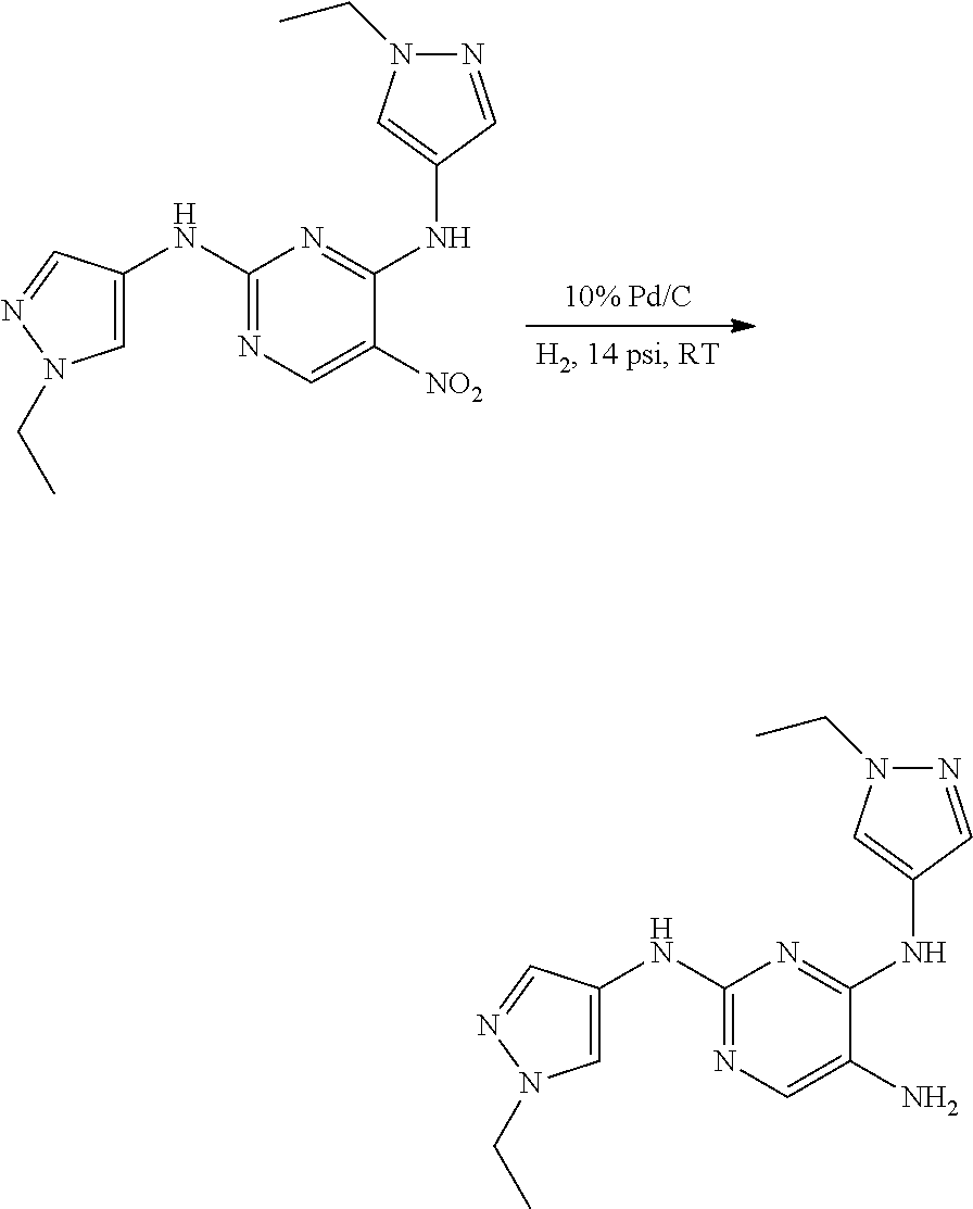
C(N1C=C(NC2=NC=C([NO2])C(NC3=CN(CC)N=C3)=N2)C=N1)C.C(N1C=C(NC2=NC=C(N)C(NC3=CN(CC)N=C3)=N2)C=N1)C
